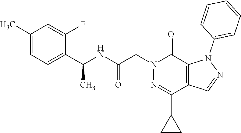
C1(C(NC(CN2N=C(C3CC3)C3=C(C2=O)N(C2=CC=CC=C2)N=C3)=O)C)=CC=C(C)C=C1F
